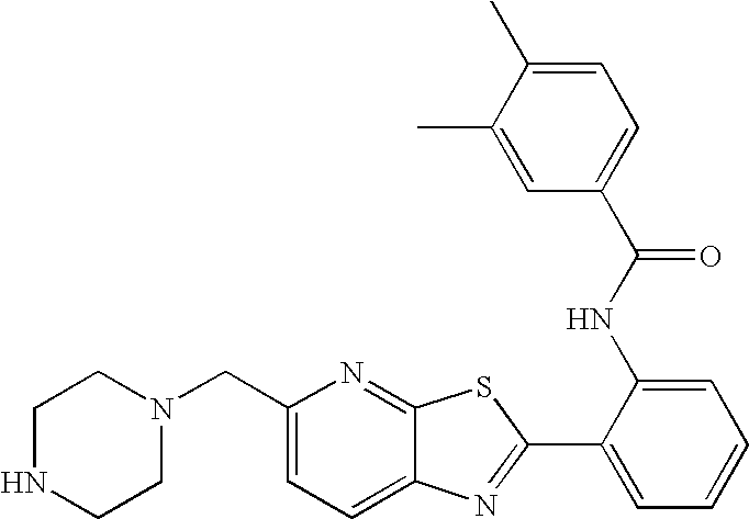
C12=CC=C(CN3CCNCC3)N=C1SC(C1=CC=CC=C1NC(=O)C1=CC=C(C)C(C)=C1)=N2
